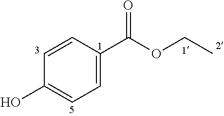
C1=C(C(OCC)=O)C=CC(O)=C1
